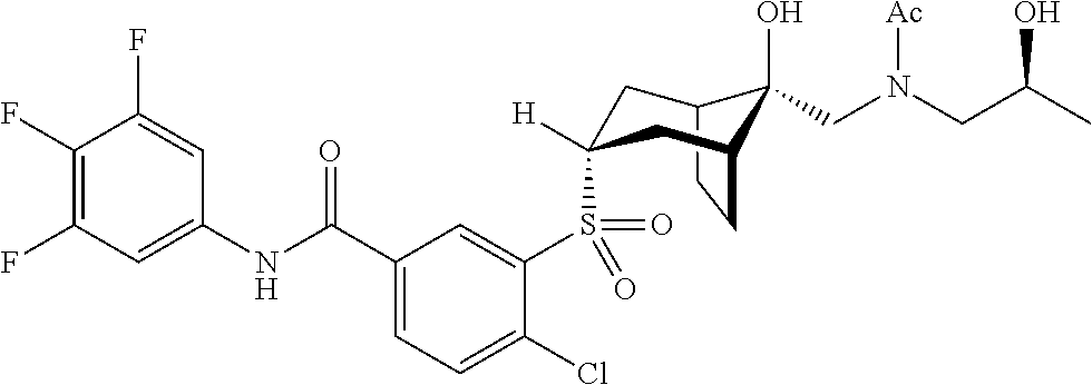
C12CCC(CC(S(C3=CC(C(NC4=CC(F)=C(F)C(F)=C4)=O)=CC=C3Cl)(=O)=O)([H])C1)C2(O)CN(CC(C)O)[Ac]
